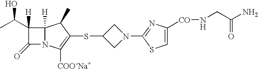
C12([H])N(C([COO-Na+])=C(SC3CN(C4=NC([CO]NCC(N)=O)=CS4)C3)C1C)C(=O)C2(C(C)O)[H]
